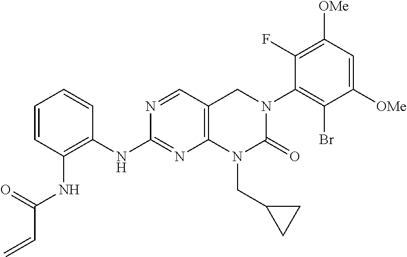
C1(NC2=C(NC(C=C)=O)C=CC=C2)=NC2=C(C=N1)CN(C1=C(Br)C([OMe])=CC([OMe])=C1F)C(=O)N2CC1CC1
